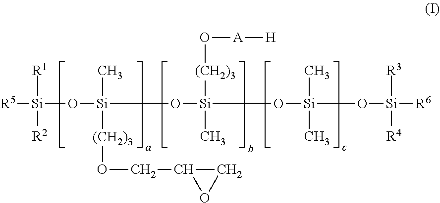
[R5][Si](O[Si](C)([(CH2)3]OCC1CO1)O[Si]([(CH2)3]O[A][H])(C)O[Si](C)(C)O[Si]([R3])([R4])[R6])([R1])[R2]
